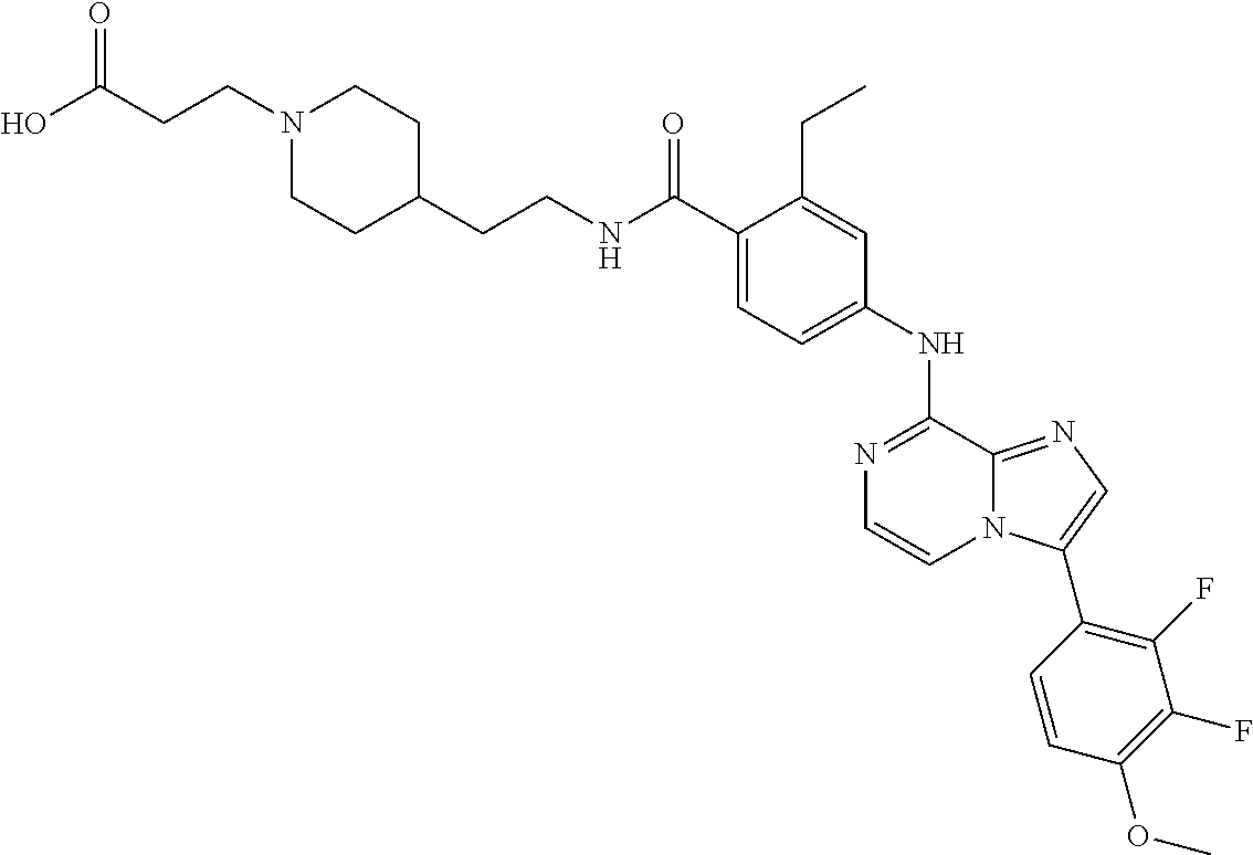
C1(C(NCCC2CCN(CCC(O)=O)CC2)=O)=CC=C(NC2=NC=CN3C2=NC=C3C2=C(F)C(F)=C(OC)C=C2)C=C1CC
